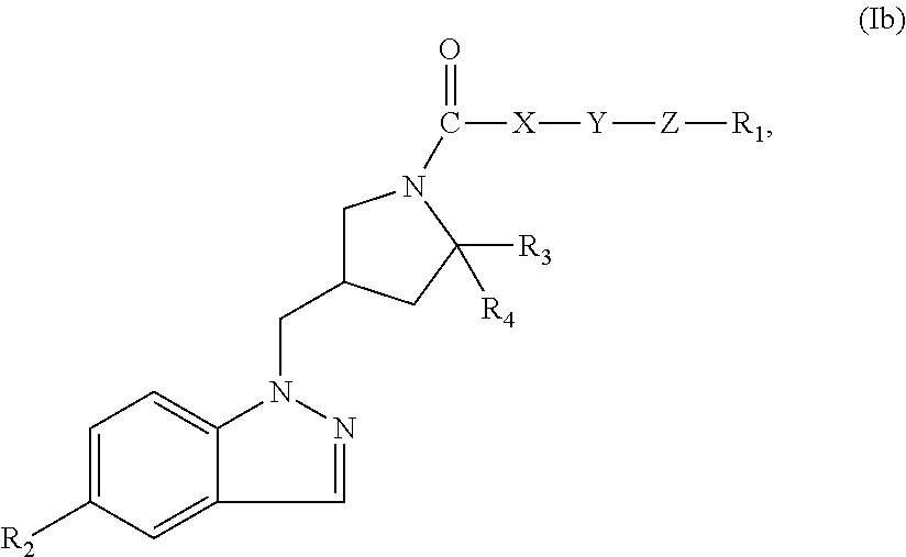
C1=C([R2])C=C2C(=C1)N(CC1CN(C(=O)[X][Y][Z][R1])C([R3])([R4])C1)N=C2
